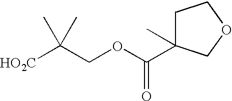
[HO2C]C(COC(=O)C1(C)CCOC1)(C)C
